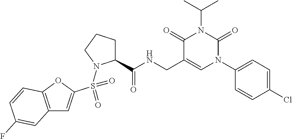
C12=C(OC(S(=O)(N3C(C(NCC4=CN(C5=CC=C(Cl)C=C5)C(=O)N(C(C)C)C4=O)=O)CCC3)=O)=C1)C=CC(F)=C2
